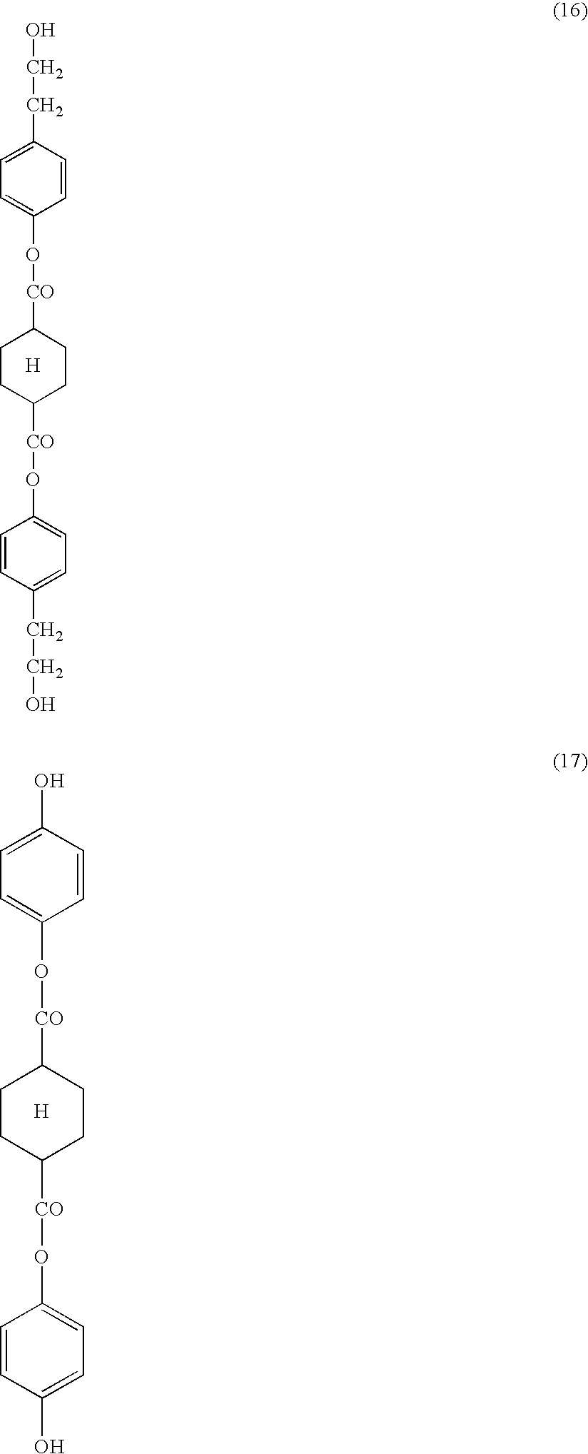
C1(CCO)=CC=C(O[CO]C2CCC([CO]OC3=CC=C(CCO)C=C3)CC2)C=C1.[H].C1(O)=CC=C(O[CO]C2CCC([CO]OC3=CC=C(O)C=C3)CC2)C=C1.[H]
